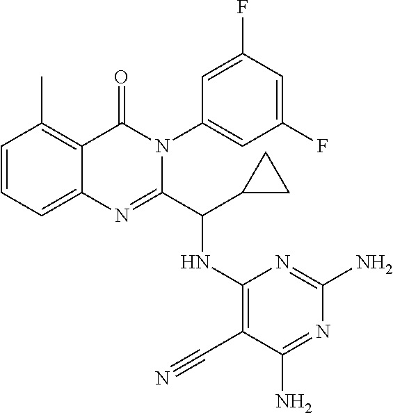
C1=CC=C2C(=C1C)C(=O)N(C1=CC(F)=CC(F)=C1)C(C(C1CC1)NC1=C(C#N)C(N)=NC(N)=N1)=N2
